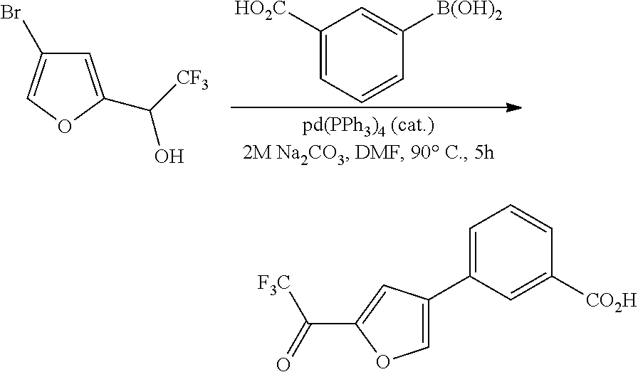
C1=C(C(O)[CF3])OC=C1Br.C1([HO2C])=CC=CC([B(OH)2])=C1.C([F3C])(=O)C1=CC(C2=CC=CC([CO2H])=C2)=CO1
